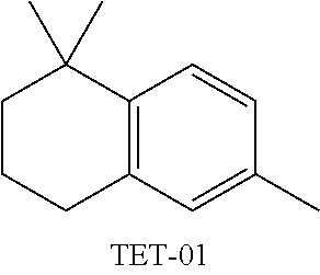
C1CCC2=C(C1(C)C)C=CC(C)=C2
